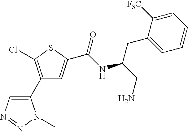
C1(C2=C(Cl)SC(C(=O)NC(CN)CC3=CC=CC=C3[F3C])=C2)=CN=NN1C
